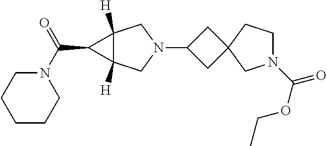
C1C(N2CC3([H])C([H])(C2)C3C(N2CCCCC2)=O)CC12CN(C(OCC)=O)CC2
